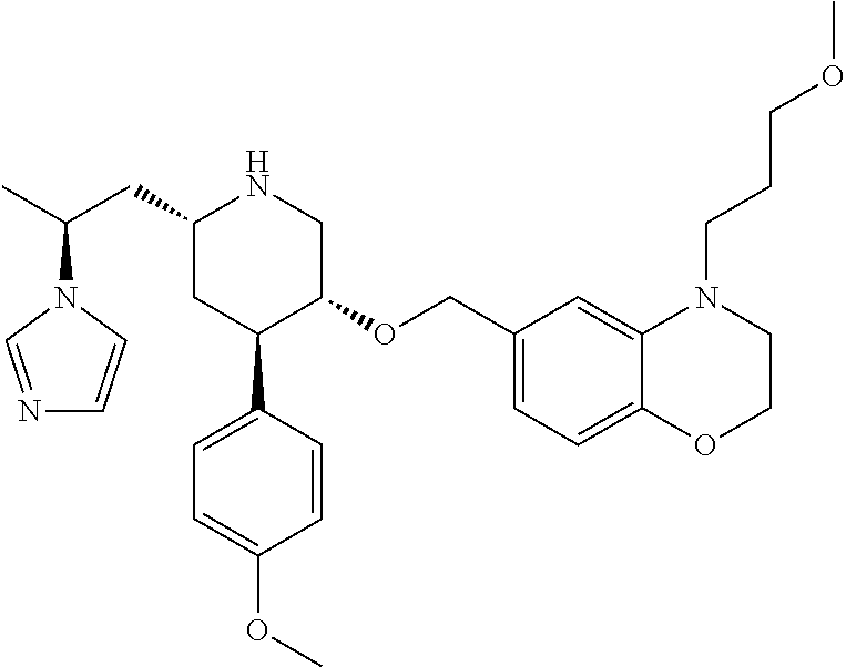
C1(CC(C)N2C=NC=C2)CC(C2=CC=C(OC)C=C2)C(OCC2=CC=C3C(=C2)N(CCCOC)CCO3)CN1
